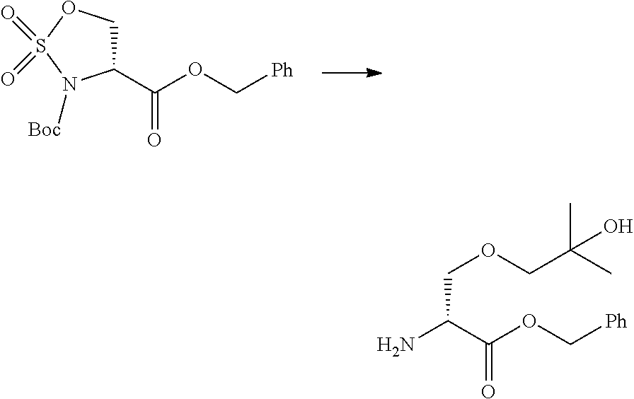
C1(C(OC[Ph])=O)COS(=O)(=O)N1[Boc].C(COCC(C)(C)O)(C(OC[Ph])=O)N
